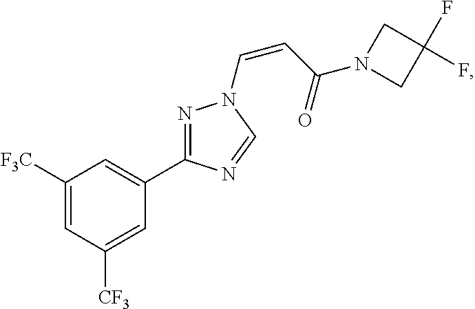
C1([F3C])=CC([CF3])=CC(C2=NN(C=CC(=O)N3CC(F)(F)C3)C=N2)=C1
